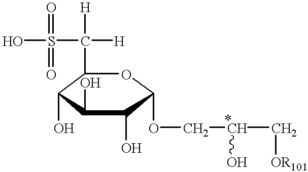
C1(C(S(O)(=O)=O)([H])[H])C(O)C(O)C(O)C(OCC(C[OR101])O)O1
